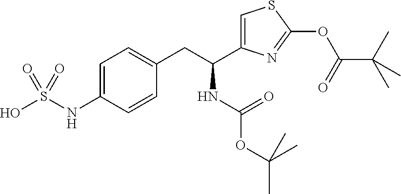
C1=C(NS(O)(=O)=O)C=CC(CC(C2=CSC(OC(C(C)(C)C)=O)=N2)NC(=O)OC(C)(C)C)=C1
